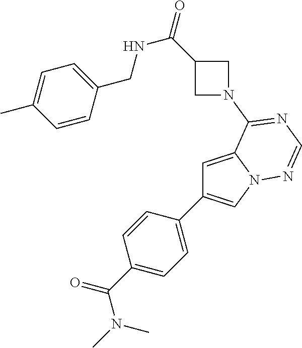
C1=C2N(C=C1C1=CC=C(C(=O)N(C)C)C=C1)N=CN=C2N1CC(C(=O)NCC2=CC=C(C)C=C2)C1
